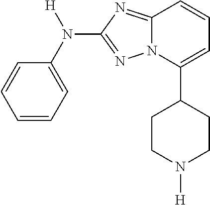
C1=CC=C(N([H])C2=NN3C(=N2)C=CC=C3C2CCN([H])CC2)C=C1
